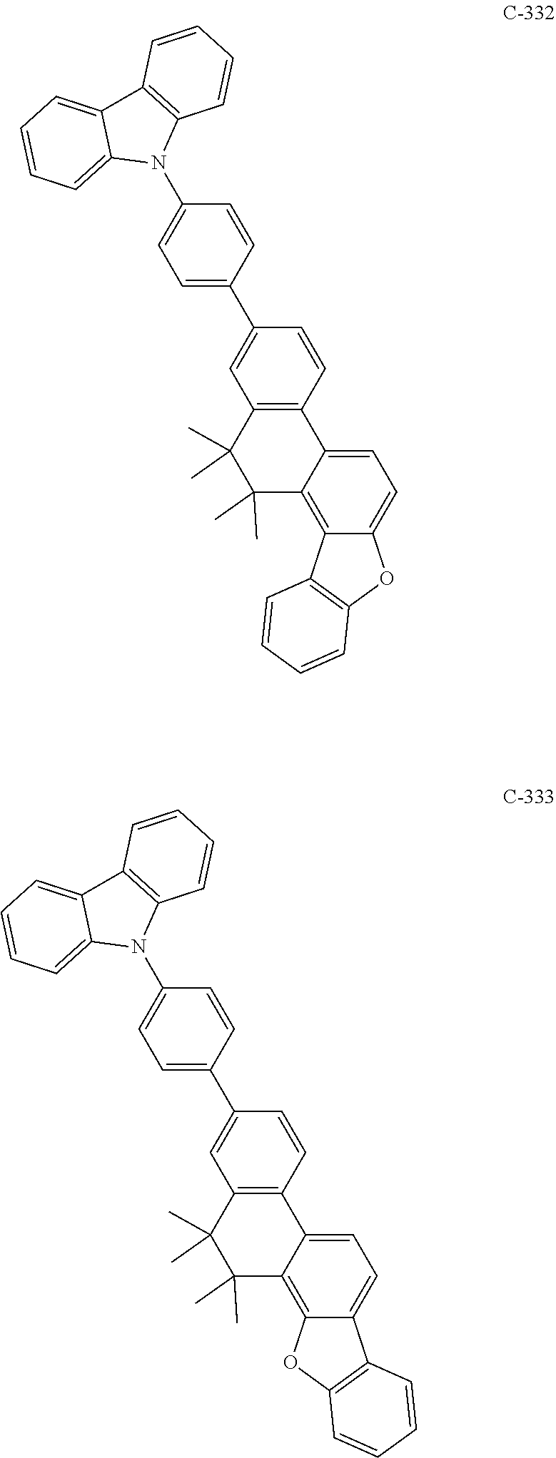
C1=CC2=C(C=C1C1=CC=C(N3C4=C(C5=CC=CC=C35)C=CC=C4)C=C1)C(C)(C)C(C)(C)C1=C3C(=CC=C21)OC1=C3C=CC=C1.C1=CC2=C(C=C1C1=CC=C(N3C4=C(C5=CC=CC=C35)C=CC=C4)C=C1)C(C)(C)C(C)(C)C1=C3C(=CC=C21)C1=C(O3)C=CC=C1
